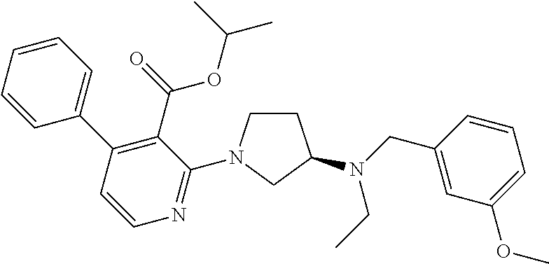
C1=CC=CC(C2=C(C(=O)OC(C)C)C(N3CCC(N(CC)CC4=CC(OC)=CC=C4)C3)=NC=C2)=C1
